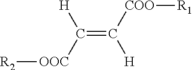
C(=C([COO][R1])[H])([H])[OOC][R2]
